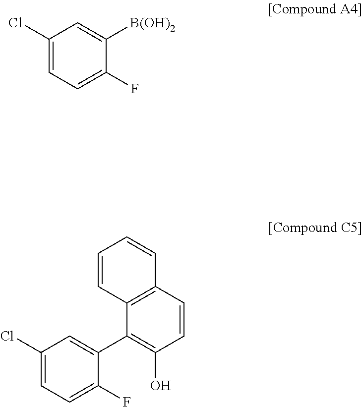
C1(Cl)=CC=C(F)C([B(OH)2])=C1.C1(C2=C(O)C=CC3=C2C=CC=C3)=CC(Cl)=CC=C1F
